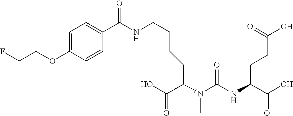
FCCOC1=CC=C(C(NCCCCC(C(=O)O)N(C)C(=O)NC(C(O)=O)CCC(O)=O)=O)C=C1
